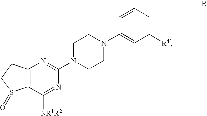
C12=C(C([NR1R2])=NC(N3CCN(C4=CC([R4])=CC=C4)CC3)=N1)S(=O)CC2
